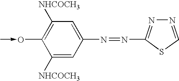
C1([NHCOCH3])=CC(N=NC2=NN=CS2)=CC([NHCOCH3])=C1O-C
